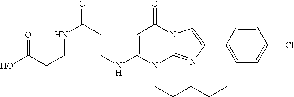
N(C1=CC(=O)N2C(=NC(C3=CC=C(Cl)C=C3)=C2)N1CCCCC)CCC(=O)NCCC(=O)O
